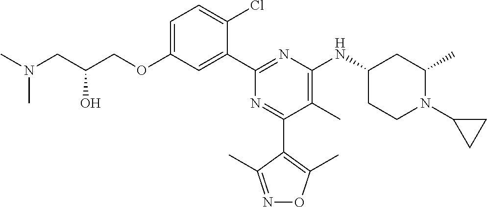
C1=C(OCC(CN(C)C)O)C=C(C2=NC(NC3CCN(C4CC4)C(C)C3)=C(C)C(C3=C(C)ON=C3C)=N2)C(Cl)=C1
